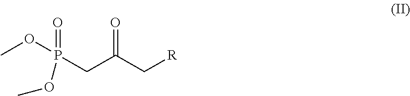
COP(CC(C[R])=O)(OC)=O
